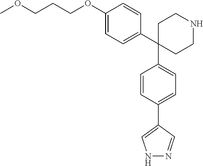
C1(C2(C3=CC=C(C4=CNN=C4)C=C3)CCNCC2)=CC=C(OCCCOC)C=C1
